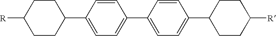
[R]C1CCC(C2=CC=C(C3=CC=C(C4CCC([R])CC4)C=C3)C=C2)CC1
